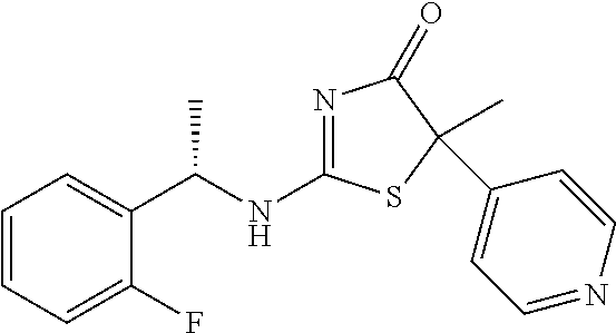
C1=CC=C(F)C(C(NC2=NC(=O)C(C)(C3=CC=NC=C3)S2)C)=C1
